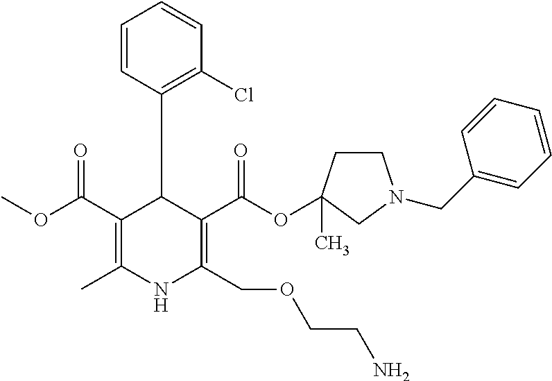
COC(C1=C(C)NC(COCCN)=C(C(OC2(C)CCN(CC3=CC=CC=C3)C2)=O)C1C1=C(Cl)C=CC=C1)=O
